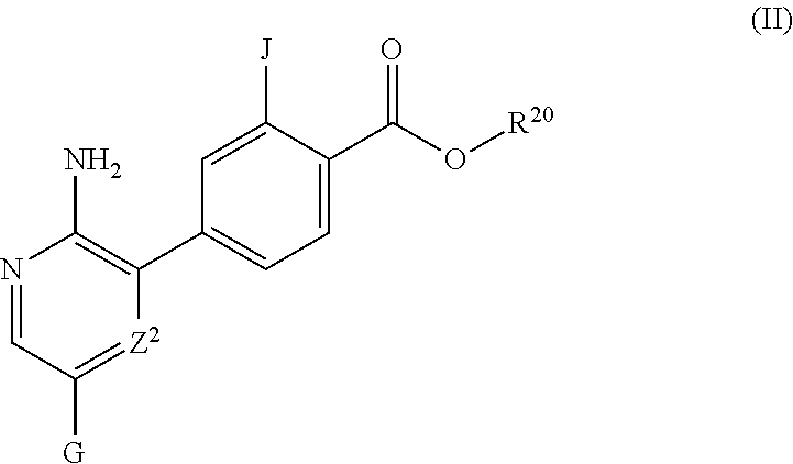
N1=CC([G])=[Z2]C(C2=CC=C(C(O[R20])=O)C([J])=C2)=C1N
